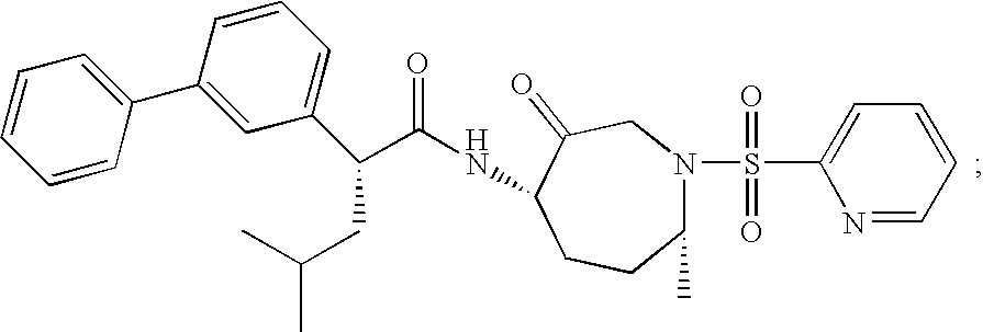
S(C1=CC=CC=N1)(=O)(=O)N1C(C)CCC(NC(C(C2=CC=CC(C3=CC=CC=C3)=C2)CC(C)C)=O)C(=O)C1
